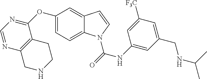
C1=C(OC2=NC=NC3=C2CCNC3)C=C2C(=C1)N(C(=O)NC1=CC(CNC(C)C)=CC([F3C])=C1)C=C2
